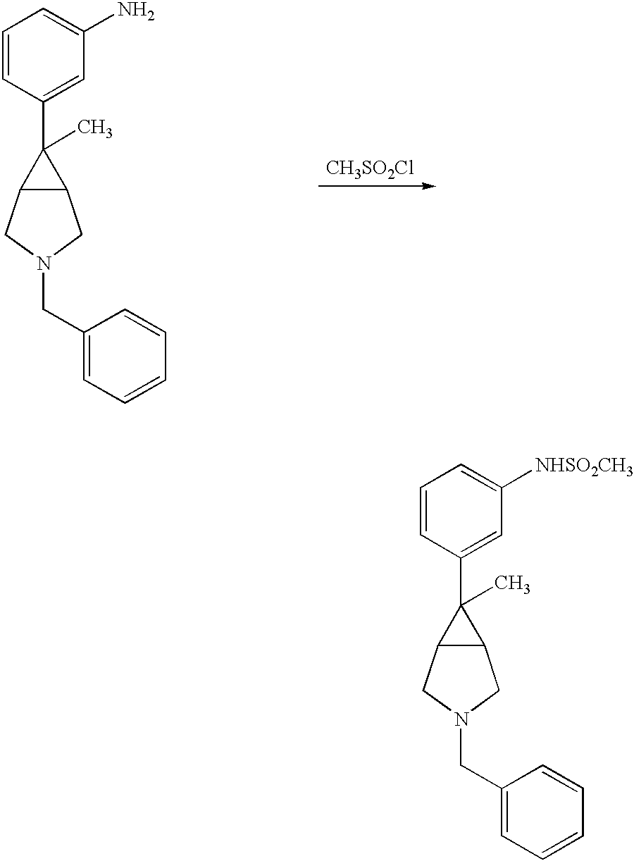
C1=CC(C2(C)C3C2CN(CC2=CC=CC=C2)C3)=CC(N)=C1.[CH3SO2Cl].C1=CC(C2(C)C3C2CN(CC2=CC=CC=C2)C3)=CC([NHSO2CH3])=C1
